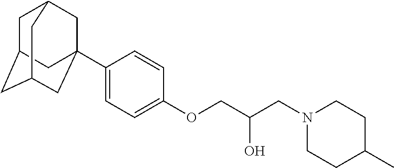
C1C2CC3CC(C4=CC=C(OCC(CN5CCC(C)CC5)O)C=C4)(CC1C3)C2
